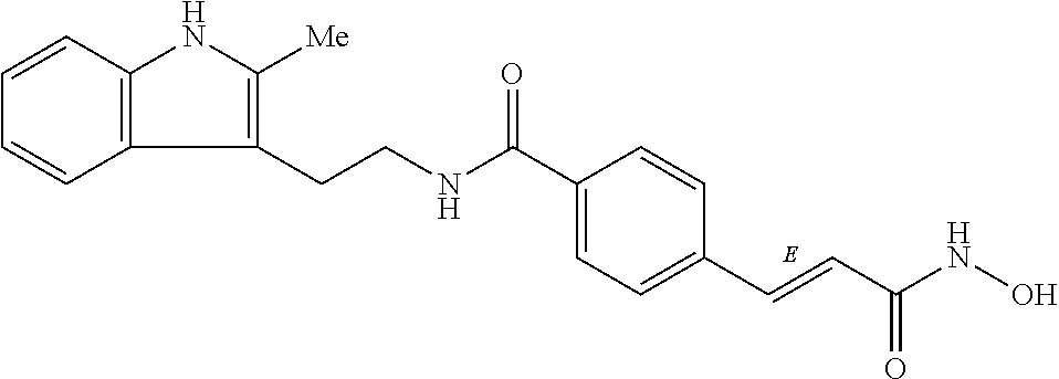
C(C1=CC=C(C=CC(NO)=O)C=C1)(NCCC1=C([Me])NC2=C1C=CC=C2)=O
